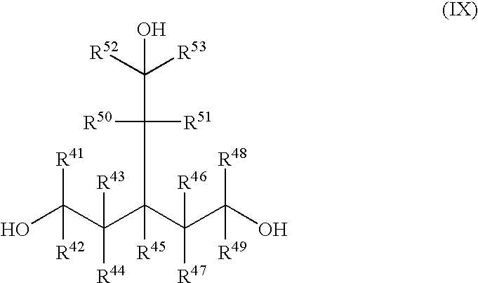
OC(C(C(C(C(O)([R49])[R48])([R47])[R46])([R45])C([R50])([R51])C([R53])([R52])O)([R43])[R44])([R41])[R42]
